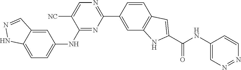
N1=NC=CC(NC(C2=CC3=C(N2)C=C(C2=NC=C([NC])C(NC4=CC=C5NN=CC5=C4)=N2)C=C3)=O)=C1
